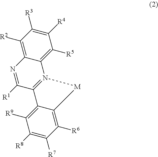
N1=C([R1])C2=N(C3=C([R5])C([R4])=C([R3])C([R2])=C13)[M]C1=C([R6])C([R7])=C([R8])C([R9])=C21
